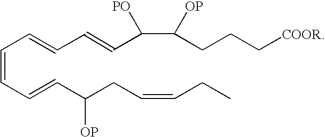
C(=CC=CC(CC=CCC)[OP])C=CC=CC(C(CCC[COOR])[OP])[PO]
